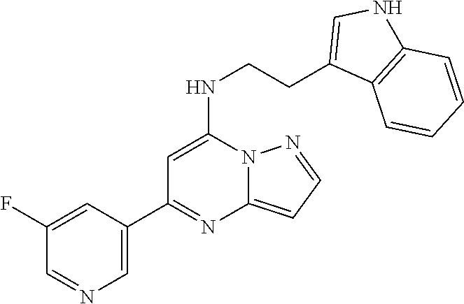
C1(C2=NC3=CC=NN3C(NCCC3=CNC4=C3C=CC=C4)=C2)=CN=CC(F)=C1
